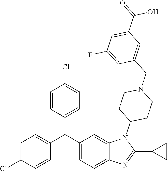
C1=C(Cl)C=CC(C(C2=CC=C3C(=C2)N(C2CCN(CC4=CC(C(=O)O)=CC(F)=C4)CC2)C(C2CC2)=N3)C2=CC=C(Cl)C=C2)=C1
